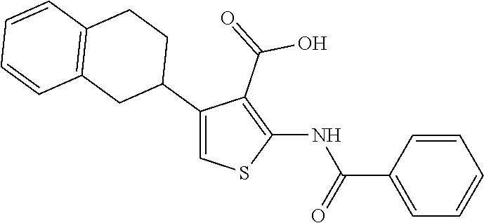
C12=C(CCC(C3=CSC(NC(C4=CC=CC=C4)=O)=C3C(=O)O)C1)C=CC=C2
